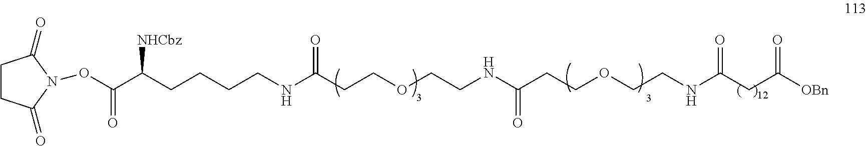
C(CCOCCNC(CC([OBn])=O)=O)(NCCOCCC(NCCCCC(C(ON1C(=O)CCC1=O)=O)[NHCbz])=O)=O
